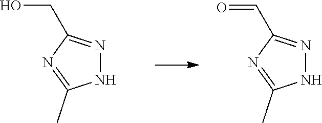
N1N=C(C=O)N=C1C.N1N=C(CO)N=C1C
